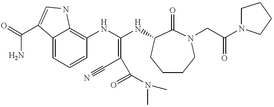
C12=CC=CC(NC(NC3C(=O)N(CC(N4CCCC4)=O)CCCC3)=C(C#N)C(=O)N(C)C)=C1NC=C2C(=O)N
